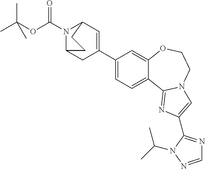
N1(C(OC(C)(C)C)=O)C2CC(C3=CC=C4C(=C3)OCCN3C4=NC(C4=NC=NN4C(C)C)=C3)=CC1CC2
